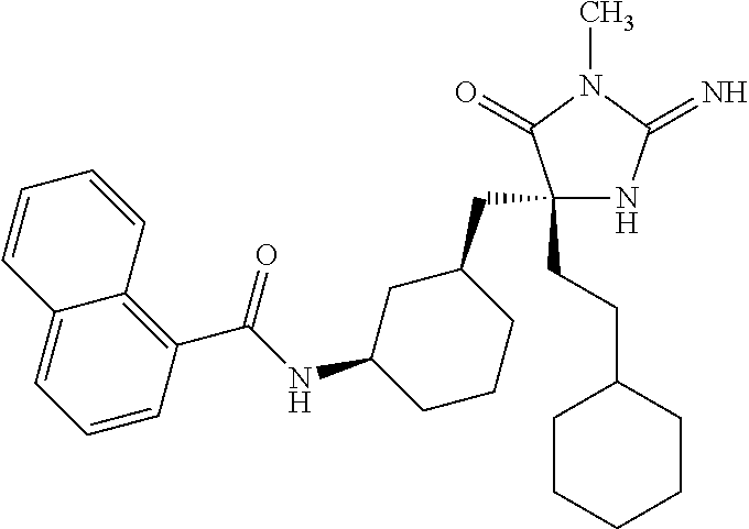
C1(CC2CC(NC(C3=C4C(=CC=C3)C=CC=C4)=O)CCC2)(CCC2CCCCC2)NC(=N)N(C)C1=O
